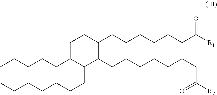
C1C(CCCCC)C(CCCCCCC)C(CCCCCCCC(=O)[R2])C(CCCCCCC([R1])=O)C1
